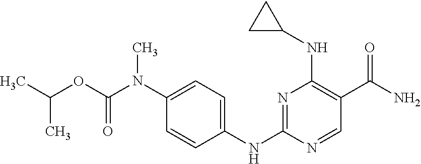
N1=C(NC2=CC=C(N(C(OC(C)C)=O)C)C=C2)N=CC(C(N)=O)=C1NC1CC1
